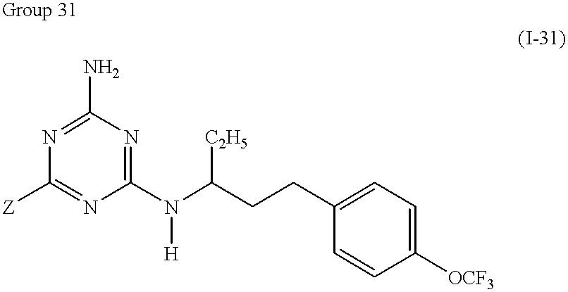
C1(N)=NC([Z])=NC(N([H])C(CCC2=CC=C([OCF3])C=C2)[C2H5])=N1
